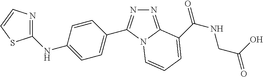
C1(NC2=CC=C(C3=NN=C4N3C=CC=C4C(=O)NCC(=O)O)C=C2)=NC=CS1
